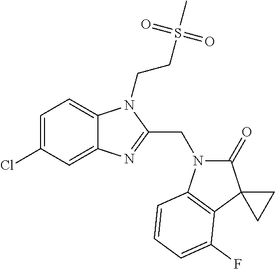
C1=C(Cl)C=C2C(=C1)N(CCS(C)(=O)=O)C(CN1C(=O)C3(C4=C1C=CC=C4F)CC3)=N2
